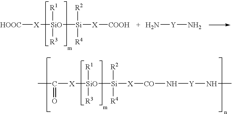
[HOOC][X][SiO]([Si]([X][COOH])([R2])[R4])([R1])[R3].[Y](N)N.CC(=O)[X][SiO]([Si]([X][CO]N[Y]NC)([R2])[R4])([R1])[R3]
